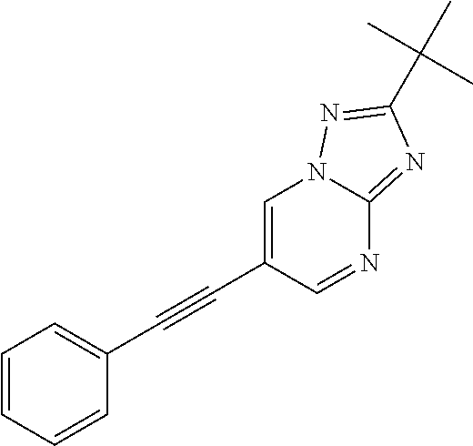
C1=CC=CC(C#CC2=CN3C(=NC(C(C)(C)C)=N3)N=C2)=C1
